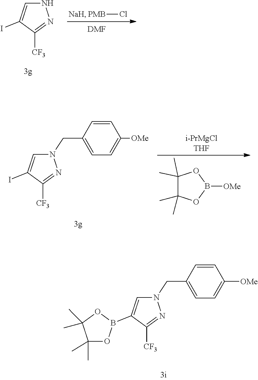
[PMB]Cl.IC1=CNN=C1[CF3].[DMF].IC1=CN(CC2=CC=C([OMe])C=C2)N=C1[CF3].B1([OMe])OC(C)(C)C(C)(C)O1.C1=CC([OMe])=CC=C1CN1C=C(B2OC(C)(C)C(C)(C)O2)C([CF3])=N1
